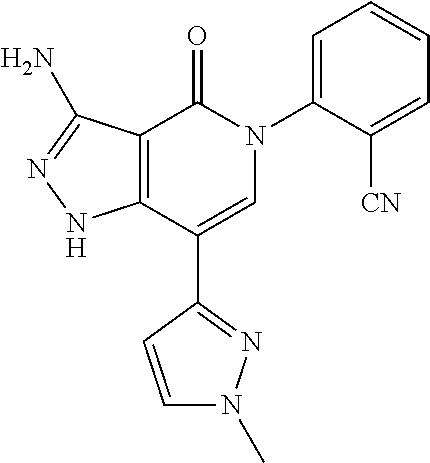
C1=C([CN])C(N2C(=O)C3=C(C(C4=NN(C)C=C4)=C2)NN=C3N)=CC=C1
